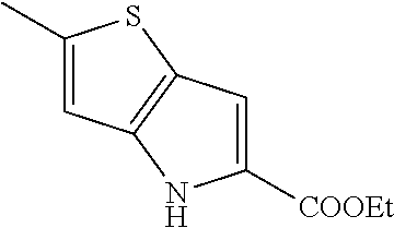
C1(C)=CC2=C(S1)C=C([COOEt])N2
